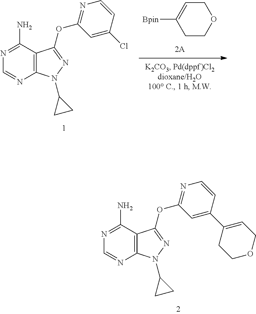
C1COCC=C1[Bpin].C12=C(N(C3CC3)N=C1OC1=NC=CC(Cl)=C1)N=CN=C2N.C12=C(N(C3CC3)N=C1OC1=NC=CC(C3=CCOCC3)=C1)N=CN=C2N
